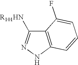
C12=C(NN=C1[R101HN])C=CC=C2F
